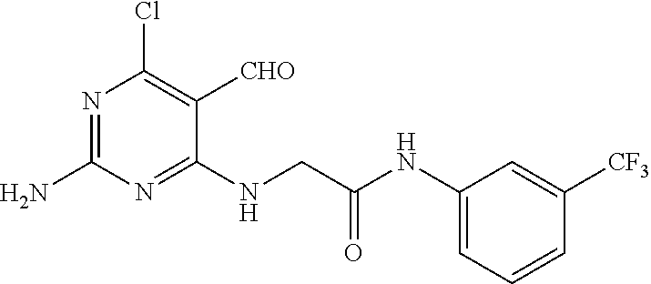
N1=C(N)N=C(NCC(NC2=CC=CC([CF3])=C2)=O)C([CHO])=C1Cl
